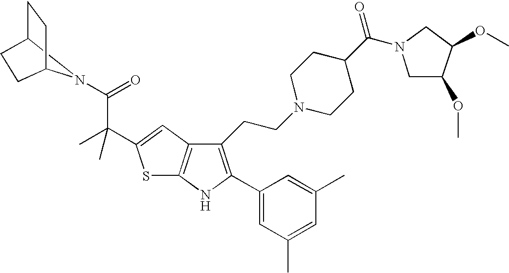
N1(C(=O)C(C2=CC3=C(S2)NC(C2=CC(C)=CC(C)=C2)=C3CCN2CCC(C(N3CC(OC)C(OC)C3)=O)CC2)(C)C)C2CCC1CC2
